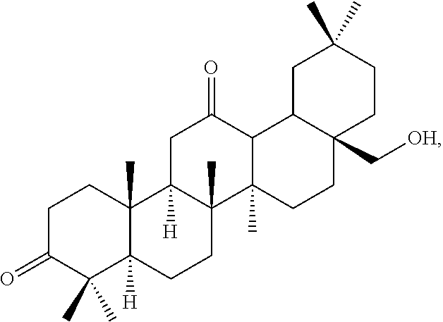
C1C(=O)C(C)(C)C2([H])C(C)(C1)C1([H])C(C)(CC2)C2(C)C(C(=O)C1)C1C(C[OH])(CC2)CCC(C)(C)C1
